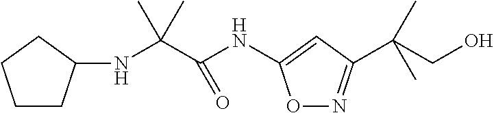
O1N=C(C(CO)(C)C)C=C1NC(C(NC1CCCC1)(C)C)=O
